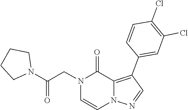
N1(CC(N2CCCC2)=O)C=CN2C(=C(C3=CC(Cl)=C(Cl)C=C3)C=N2)C1=O
